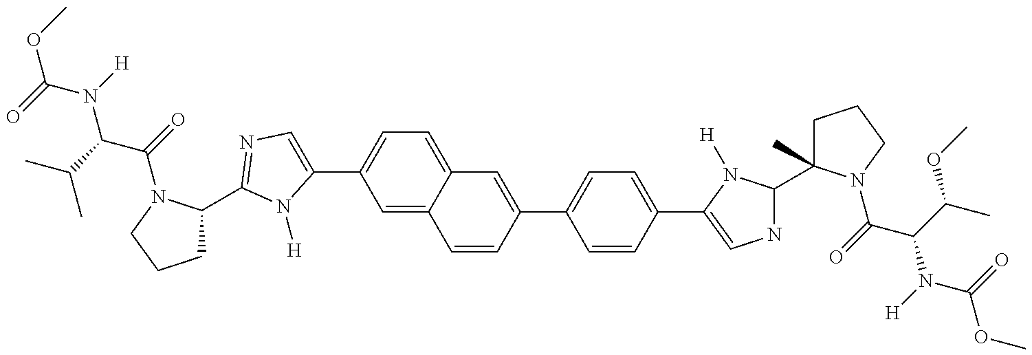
O(C(=O)N(C(C(=O)N1C(C2=NC=C(C3=CC=C4C(=C3)C=CC(C3=CC=C(C5=CNC(C6(C)CCCN6C(C(N(C(OC)=O)[H])C(C)OC)=O)N5[H])C=C3)=C4)N2[H])CCC1)C(C)C)[H])C
